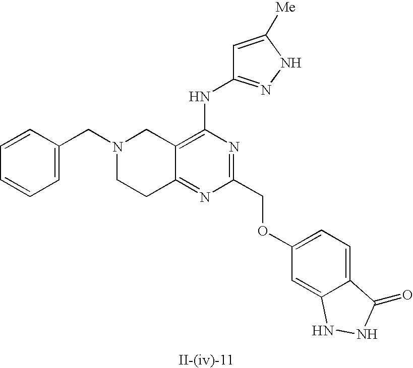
C12=C(NC3=NNC([Me])=C3)N=C(COC3=CC=C4C(=C3)NNC4=O)N=C1CCN(CC1=CC=CC=C1)C2
